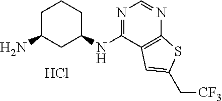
C1C(N)CC(NC2=NC=NC3=C2C=C(C[CF3])S3)CC1.Cl
